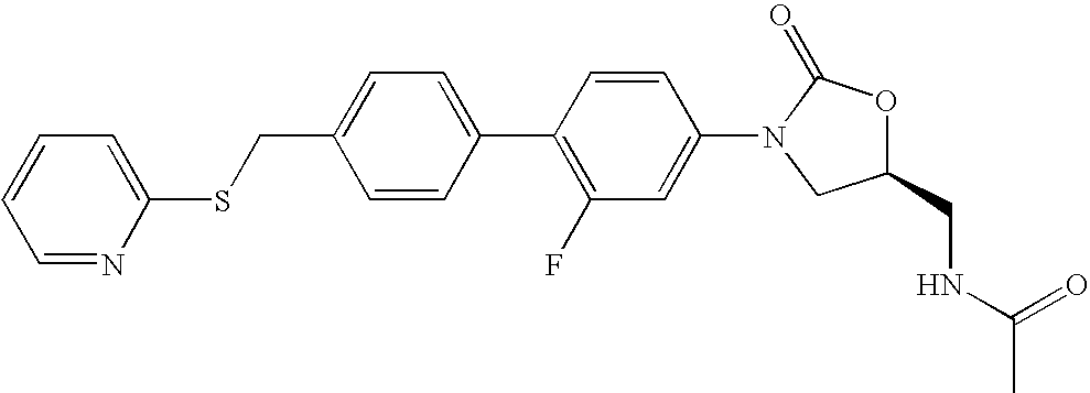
C1(CSC2=CC=CC=N2)=CC=C(C2=C(F)C=C(N3CC(CNC(C)=O)OC3=O)C=C2)C=C1
